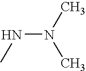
N(N(C)C)C
